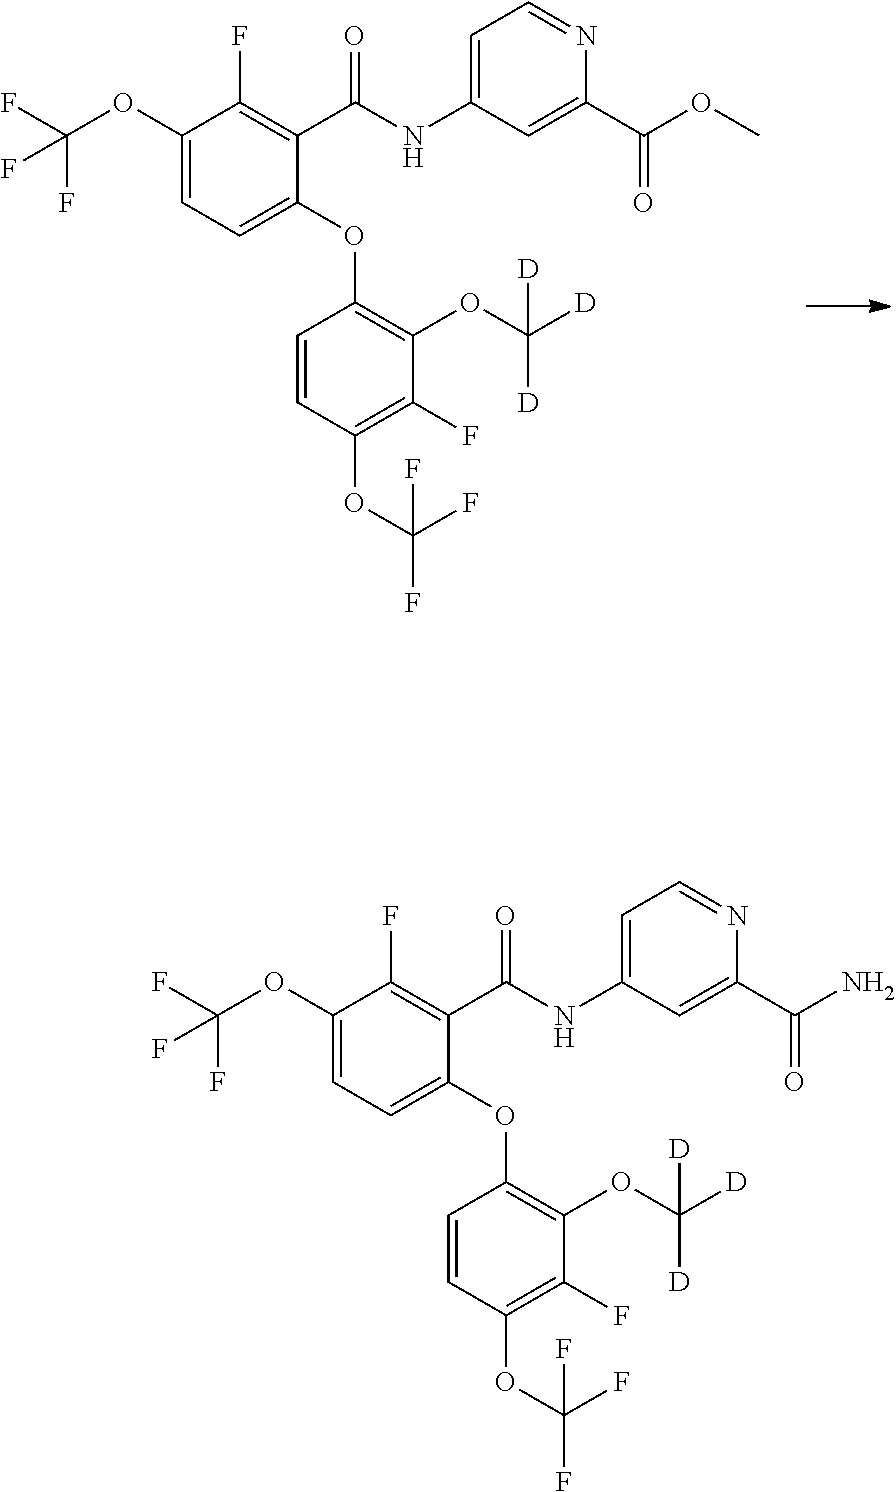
C(=O)(NC1=CC=NC(C(OC)=O)=C1)C1=C(F)C(OC(F)(F)F)=CC=C1OC1=C(OC([D])([D])[D])C(F)=C(OC(F)(F)F)C=C1.C(=O)(NC1=CC=NC(C(N)=O)=C1)C1=C(F)C(OC(F)(F)F)=CC=C1OC1=C(OC([D])([D])[D])C(F)=C(OC(F)(F)F)C=C1
